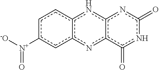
c1c([N+]([-O])=O)ccc2c1nc1c(=O)nc(=O)nc1n2
